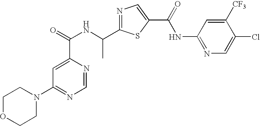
N1=C(C(NC(=O)C2=CC(N3CCOCC3)=NC=N2)C)SC(C(=O)NC2=NC=C(Cl)C([CF3])=C2)=C1
